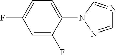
C1=C(F)C(N2C=NC=N2)=CC=C1F
